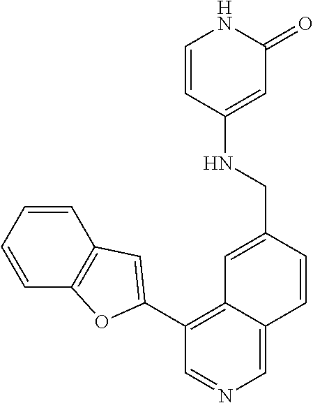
C1=CC=CC2=C1OC(C1=C3C(=CN=C1)C=CC(CNC1=CC(=O)NC=C1)=C3)=C2
